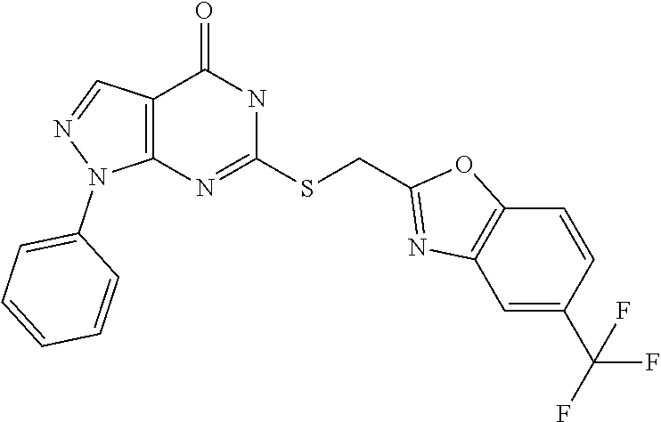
C12=C(N=C(SCC3=NC4=C(O3)C=CC(C(F)(F)F)=C4)NC1=O)N(C1=CC=CC=C1)N=C2
